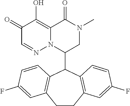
C1(C2C3=C(CCC4=C2C=CC(F)=C4)C=C(F)C=C3)CN(C)C(=O)C2=C(O)C(=O)C=NN12
